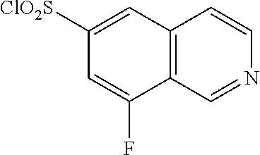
C12=C(C=NC=C1)C(F)=CC([ClO2S])=C2
